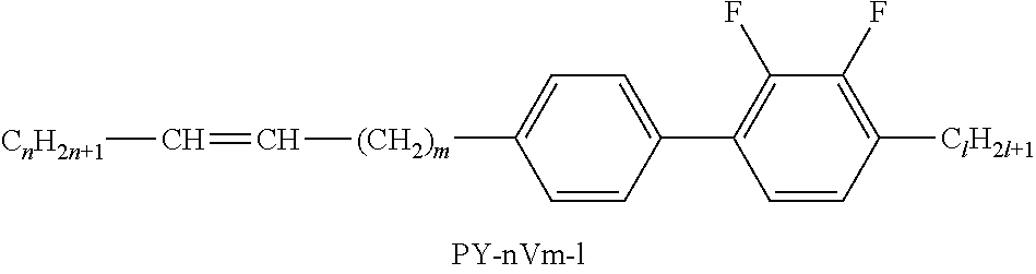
C1([(CH2)m]C=C[CnH2n+1])=CC=C(C2=C(F)C(F)=C([ClH2l+1])C=C2)C=C1
